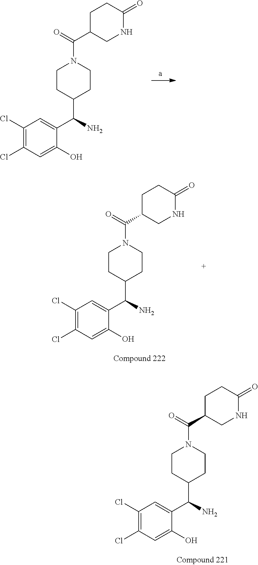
C1(Cl)=C(Cl)C=C(O)C(C(N)C2CCN(C(=O)C3CNC(=O)CC3)CC2)=C1.C1(Cl)=C(Cl)C=C(O)C(C(N)C2CCN(C(=O)C3CNC(=O)CC3)CC2)=C1.C1(Cl)=C(Cl)C=C(O)C(C(N)C2CCN(C(=O)C3CNC(=O)CC3)CC2)=C1
